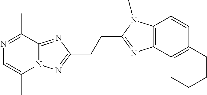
C(C1=NC2=C(N1C)C=CC1=C2CCCC1)CC1=NN2C(C)=CN=C(C)C2=N1
